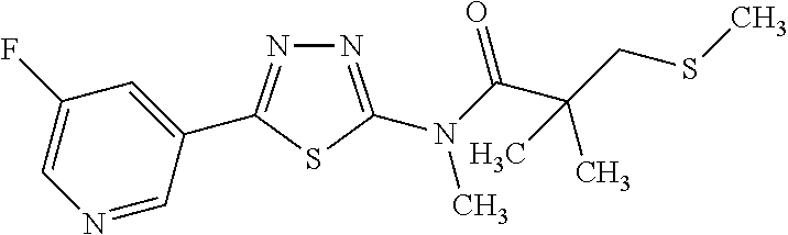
C1=C(C2=NN=C(N(C(C(C)(C)CSC)=O)C)S2)C=NC=C1F
